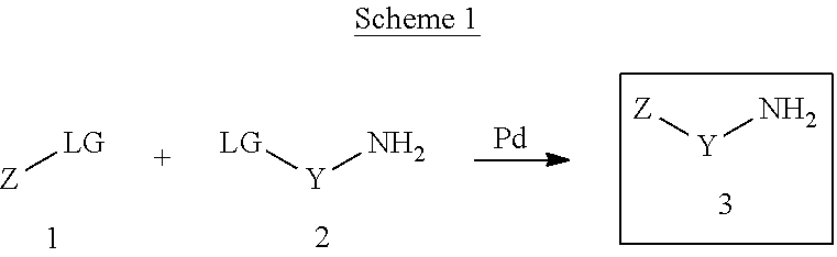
[Z][LG].[LG][Y]N.[Pd].[Z][Y]N
